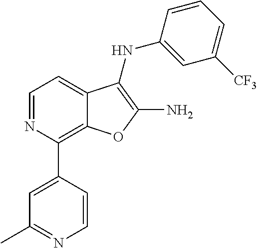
C1=NC(C2=CC(C)=NC=C2)=C2C(=C1)C(NC1=CC([CF3])=CC=C1)=C(N)O2
